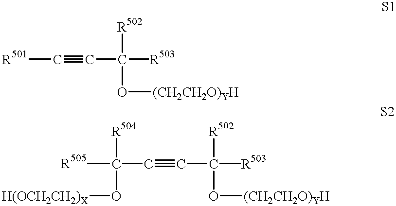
[R501]C#CC([R502])([R503])O[(CH2CH2O)YH].C(C#CC([R502])([R503])O[(CH2CH2O)YH])([R504])(O[H(OCH2CH2)X])[R505]
